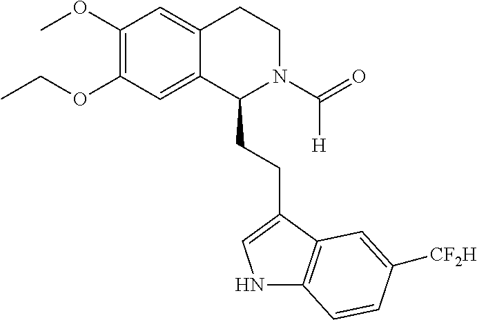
C(OC1=C(OC)C=C2C(=C1)C(CCC1=CNC3=C1C=C([CF2H])C=C3)N(C(=O)[H])CC2)C
